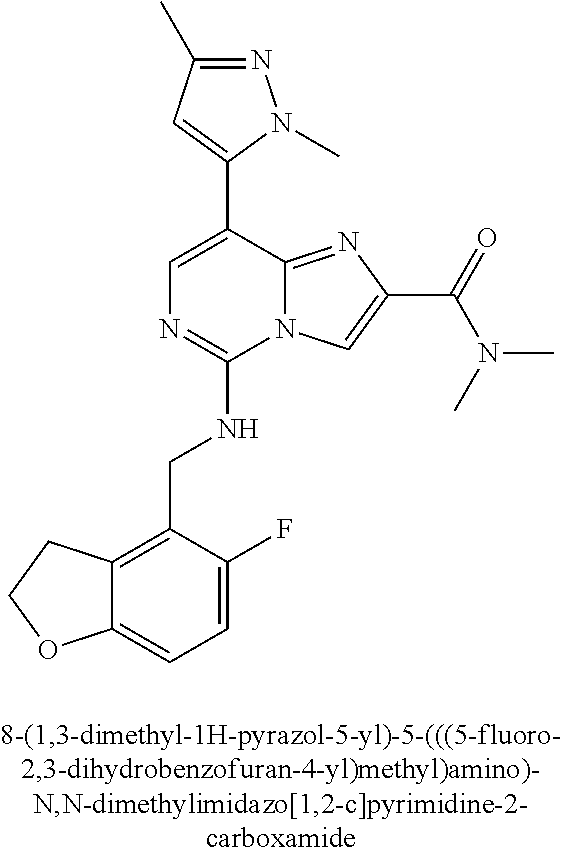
C12=CC=C(F)C(CNC3=NC=C(C4=CC(C)=NN4C)C4=NC(C(N(C)C)=O)=CN34)=C1CCO2
